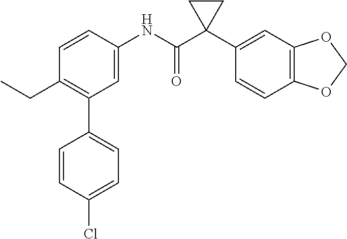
C1=C(NC(C2(C3=CC4=C(C=C3)OCO4)CC2)=O)C=CC(CC)=C1C1=CC=C(Cl)C=C1
